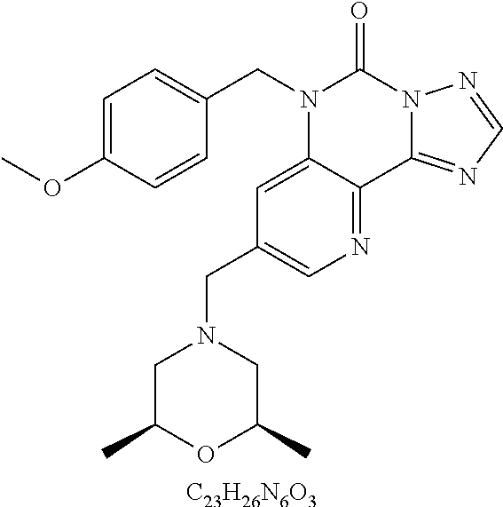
[C23H26N6O3].C1=C(OC)C=CC(CN2C3=CC(CN4CC(C)OC(C)C4)=CN=C3C3=NC=NN3C2=O)=C1
